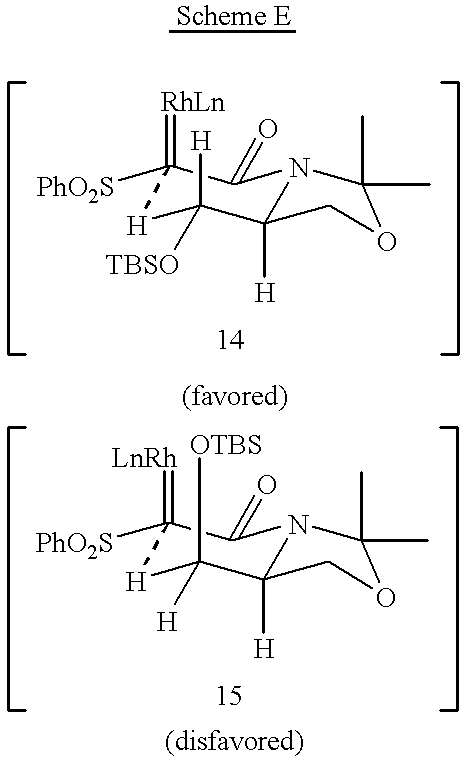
C1([PhO2S])(=[RhLn])[H]C([TBSO])([H])C2([H])N(C1=O)C(C)(C)OC2.C1([PhO2S])(=[LnRh])[H]C([H])([OTBS])C2([H])N(C1=O)C(C)(C)OC2
